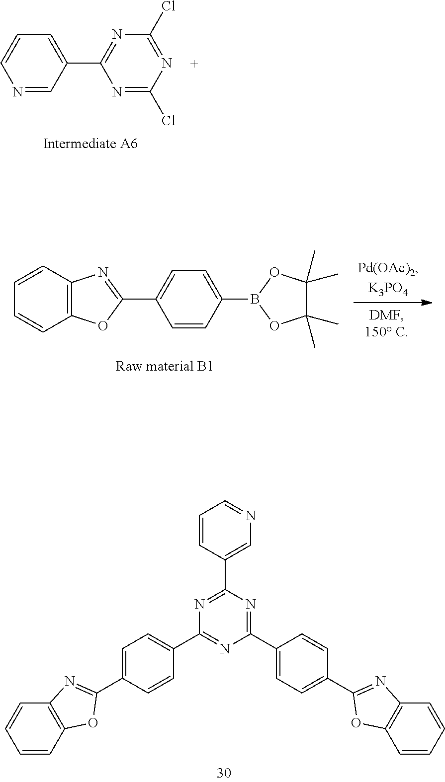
C12=C(C=CC=C1)N=C(C1=CC=C(B3OC(C)(C)C(C)(C)O3)C=C1)O2.C1(C2=CC=C(C3=NC4=C(O3)C=CC=C4)C=C2)=NC(C2=CN=CC=C2)=NC(C2=CC=C(C3=NC4=C(O3)C=CC=C4)C=C2)=N1.C1=CN=CC(C2=NC(Cl)=NC(Cl)=N2)=C1
